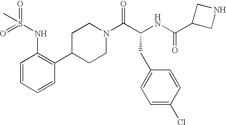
C1=CC=CC(C2CCN(C(C(CC3=CC=C(Cl)C=C3)NC(=O)C3CNC3)=O)CC2)=C1NS(C)(=O)=O
